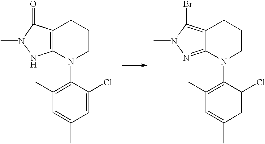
C1(C)=C(N2CCCC3=C2NN(C)C3=O)C(Cl)=CC(C)=C1.C1(C)=C(N2CCCC3=C(Br)N(C)N=C23)C(Cl)=CC(C)=C1
